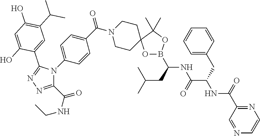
C(CC(C)C)(NC(C(CC1=CC=CC=C1)NC(C1=NC=CN=C1)=O)=O)B1OC2(C(C)(C)O1)CCN(C(C1=CC=C(N3C(C(=O)NCC)=NN=C3C3=CC(C(C)C)=C(O)C=C3O)C=C1)=O)CC2
